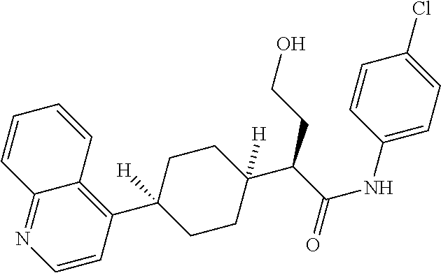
C12=NC=CC(C3([H])CCC(C(C(NC4=CC=C(Cl)C=C4)=O)CCO)([H])CC3)=C1C=CC=C2
